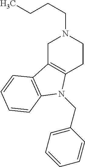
C1C2=C(CCN1CCCC)N(CC1=CC=CC=C1)C1=C2C=CC=C1
